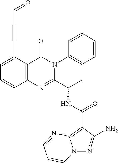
N(C(C1=NC2=C(C(=O)N1C1=CC=CC=C1)C(C#CC=O)=CC=C2)C)C(C1=C2N(N=C1N)C=CC=N2)=O
